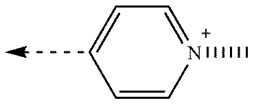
C1=CC=CC=[N+]1C
